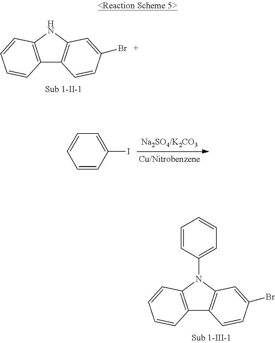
C12=C(NC3=C1C=CC(Br)=C3)C=CC=C2.C1=CC(I)=CC=C1.C12=C(N(C3=CC=CC=C3)C3=C1C=CC(Br)=C3)C=CC=C2
